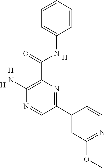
C1(N)=C(C(NC2=CC=CC=C2)=O)N=C(C2=CC(OC)=NC=C2)C=N1.[H].[H].[H]
